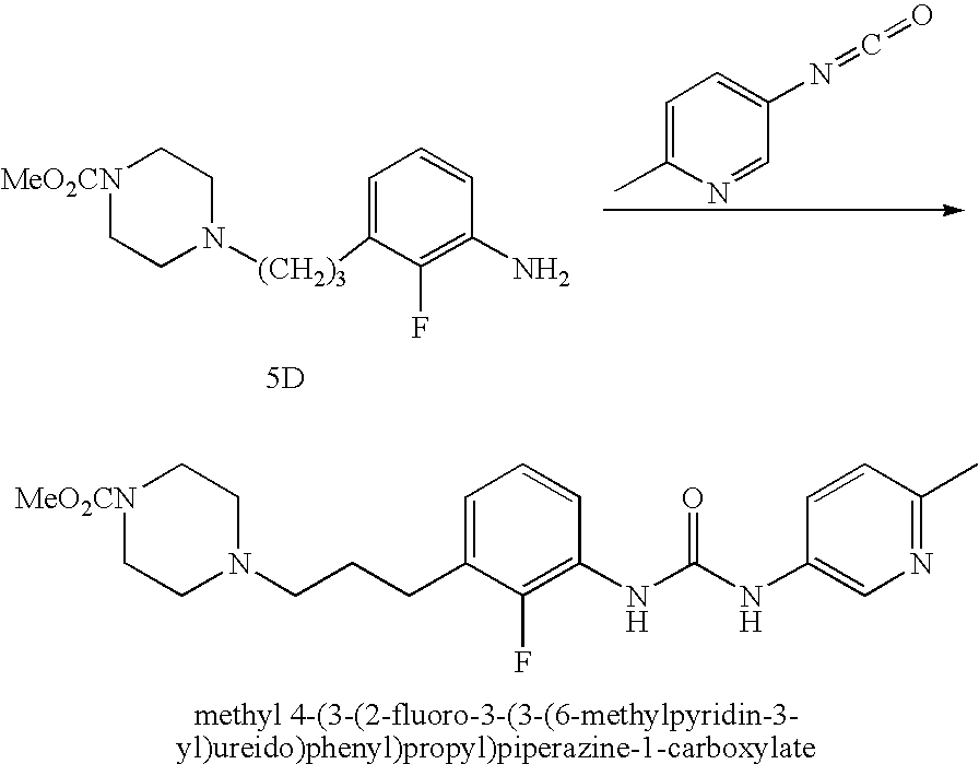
C1=C(C)N=CC(N=C=O)=C1.[MeO2CN]1CCN([(CH2)3]C2=CC=CC(N)=C2F)CC1.[5D].[MeO2CN]1CCN(CCCC2=CC=CC(NC(NC3=CN=C(C)C=C3)=O)=C2F)CC1
